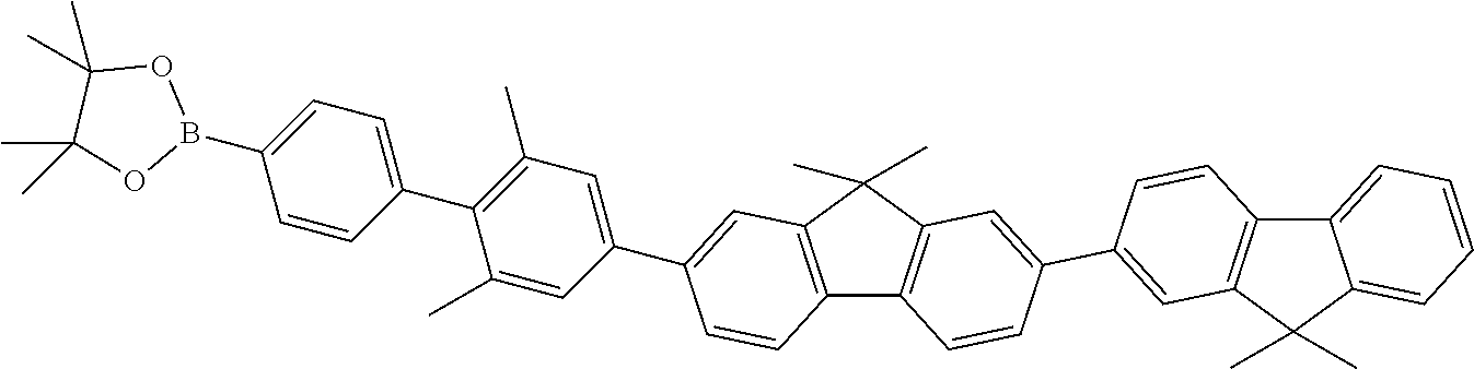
C1(C)=C(C2=CC=C(B3OC(C)(C)C(C)(C)O3)C=C2)C(C)=CC(C2=CC3=C(C4=C(C3(C)C)C=C(C3=CC5=C(C=C3)C3=CC=CC=C3C5(C)C)C=C4)C=C2)=C1
